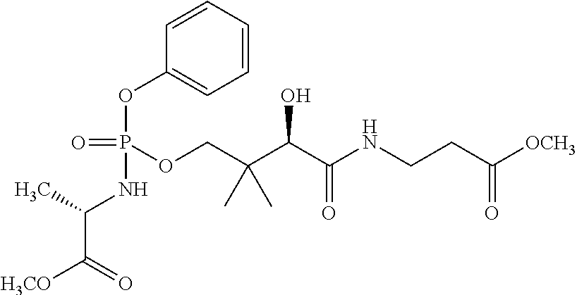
C1=CC(OP(OCC(C(C(NCCC([OCH3])=O)=O)O)(C)C)(NC(C([H3CO])=O)C)=O)=CC=C1
